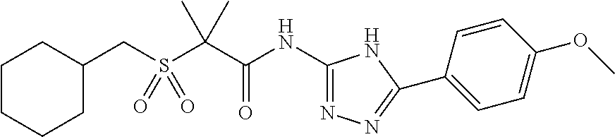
C1C(CS(C(C(NC2=NN=C(C3=CC=C(OC)C=C3)N2)=O)(C)C)(=O)=O)CCCC1
